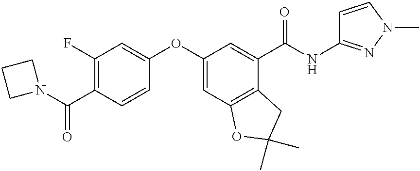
C1(OC2=CC(F)=C(C(N3CCC3)=O)C=C2)=CC2=C(C(C(NC3=NN(C)C=C3)=O)=C1)CC(C)(C)O2
